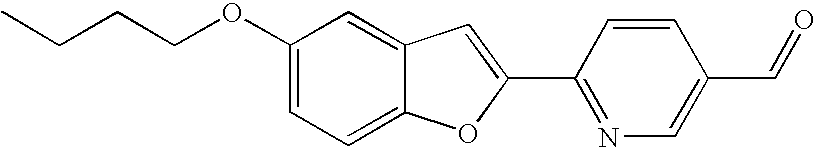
C1=C(OCCCC)C=C2C(=C1)OC(C1=NC=C(C=O)C=C1)=C2
